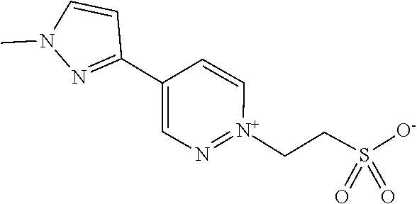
N1=[N+](CCS(=O)(=O)[O-])C=CC(C2=NN(C)C=C2)=C1
